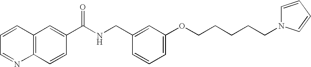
C1=CC=NC2=C1C=C(C(NCC1=CC(OCCCCCN3C=CC=C3)=CC=C1)=O)C=C2
